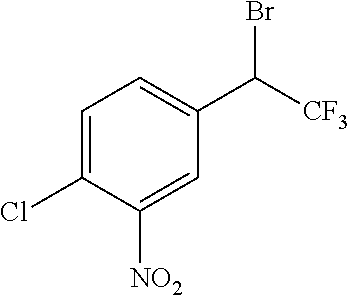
C1=C(Cl)C([NO2])=CC(C([CF3])Br)=C1
